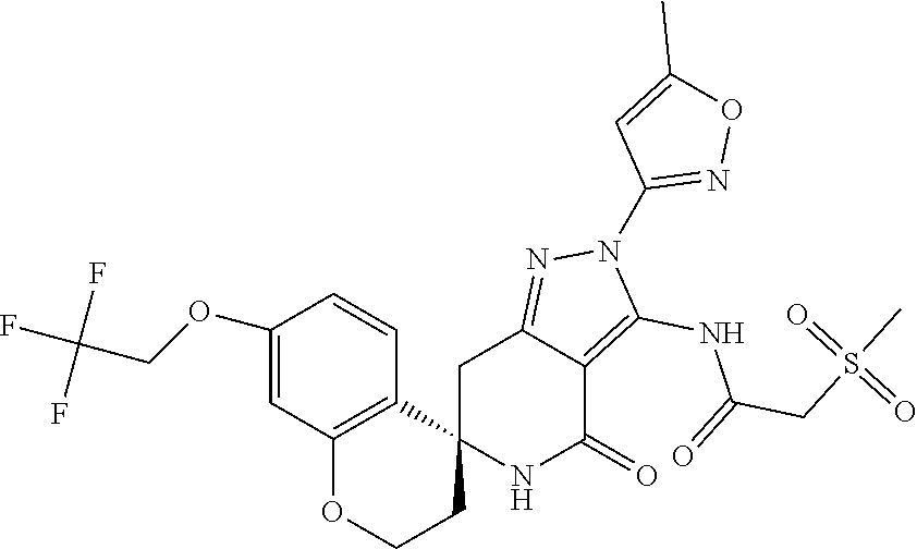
C12(NC(=O)C3=C(NC(CS(C)(=O)=O)=O)N(C4=NOC(C)=C4)N=C3C1)CCOC1=C2C=CC(OCC(F)(F)F)=C1
